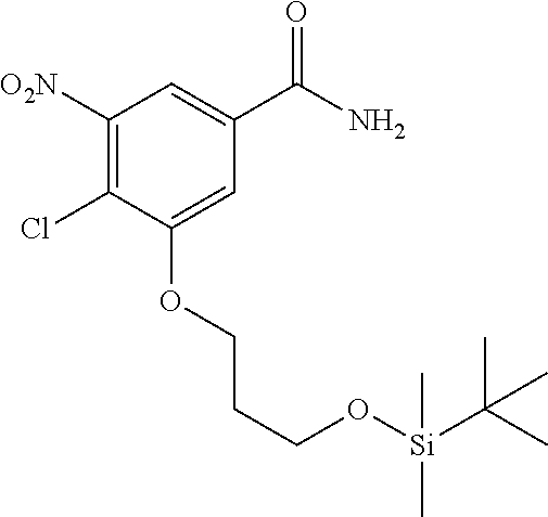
O(CCCO[Si](C(C)(C)C)(C)C)C1=CC(C(=O)N)=CC([O2N])=C1Cl
